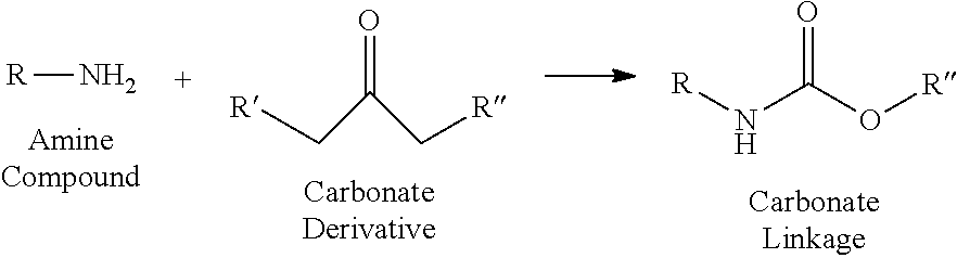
N[R].C(C(C[R])=O)[R].[R]NC(O[R])=O
